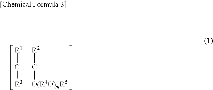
CC([R1])([R3])C([R2])(C)[O(R4O)mR5]
